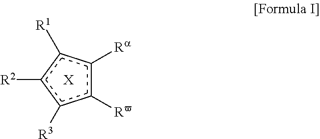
c1([Rv])c([Ra])c([R1])c([R2])c1[R3].[X]
